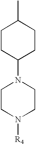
C1CC(N2CCN([R4])CC2)CCC1C
